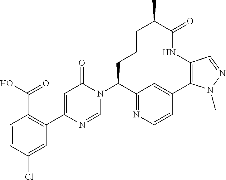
C1=CC(Cl)=CC(C2=CC(=O)N(C3C4=NC=CC(=C4)C4=C(NC(=O)C(C)CCC3)C=NN4C)C=N2)=C1C(O)=O
